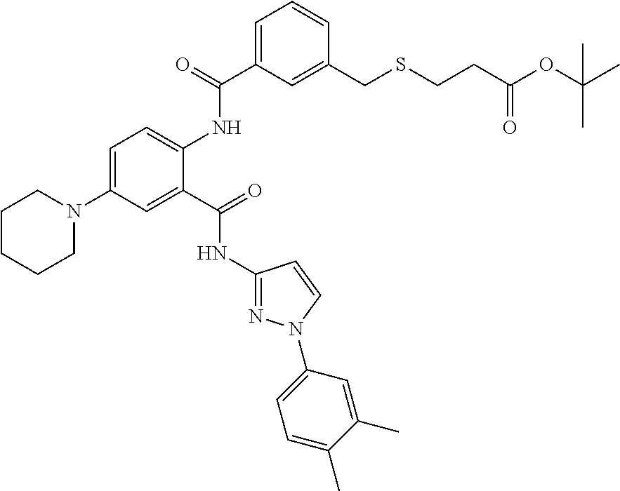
C1(NC(C2=CC(N3CCCCC3)=CC=C2NC(C2=CC=CC(CSCCC(OC(C)(C)C)=O)=C2)=O)=O)=NN(C2=CC=C(C)C(C)=C2)C=C1
